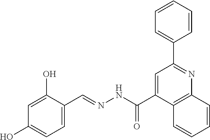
C1=C(O)C(C=NNC(=O)C2=CC(C3=CC=CC=C3)=NC3=C2C=CC=C3)=CC=C1O
